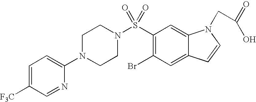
C1(Br)=C(S(N2CCN(C3=CC=C([F3C])C=N3)CC2)(=O)=O)C=C2C(=C1)C=CN2CC(=O)O
